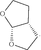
C12C(CCO1)CCO2
